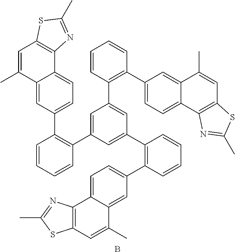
C12=C(C3=CC=C(C4=C(C5=CC(C6=C(C7=CC=C8C(=C7)C(C)=CC7=C8N=C(C)S7)C=CC=C6)=CC(C6=C(C7=CC=C8C(=C7)C(C)=CC7=C8N=C(C)S7)C=CC=C6)=C5)C=CC=C4)C=C3C(C)=C1)N=C(C)S2.B
